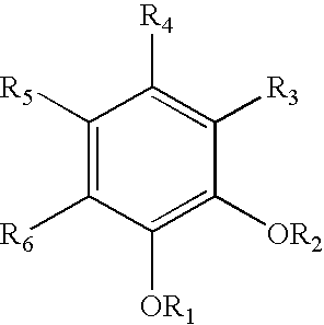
C1([R5])=C([R6])C([OR1])=C([OR2])C([R3])=C1[R4]
